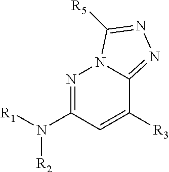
N1=C(N([R1])[R2])C=C([R3])C2=NN=C([R5])N12
